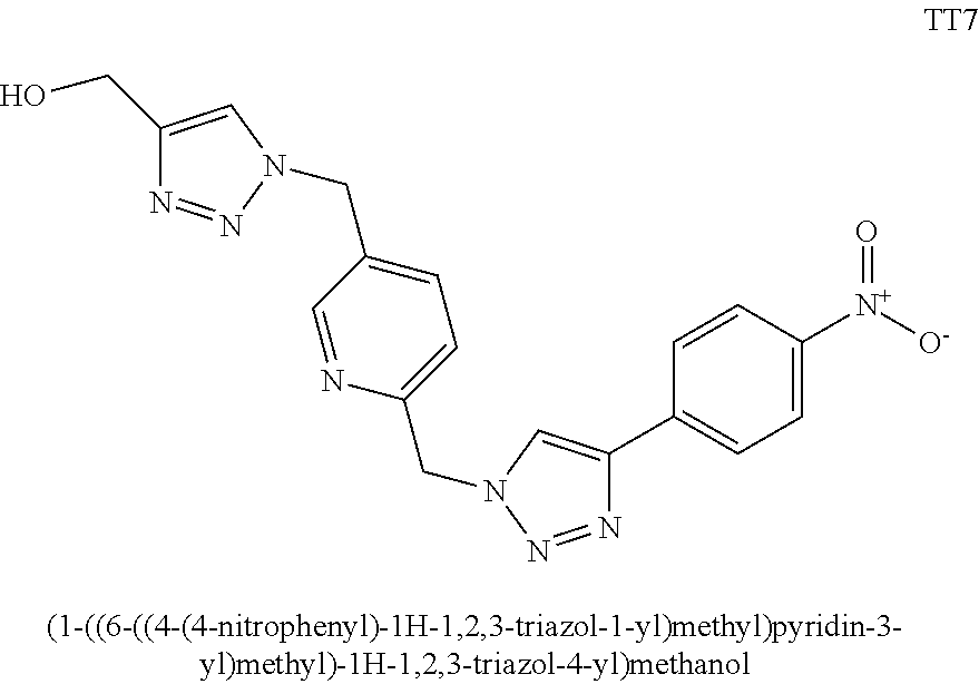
C1=CC([N+]([O-])=O)=CC=C1C1=CN(CC2=CC=C(CN3N=NC(CO)=C3)C=N2)N=N1
